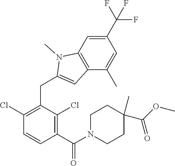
C1(Cl)=C(CC2=CC3=C(N2C)C=C(C(F)(F)F)C=C3C)C(Cl)=C(C(N2CCC(C(OC)=O)(C)CC2)=O)C=C1
